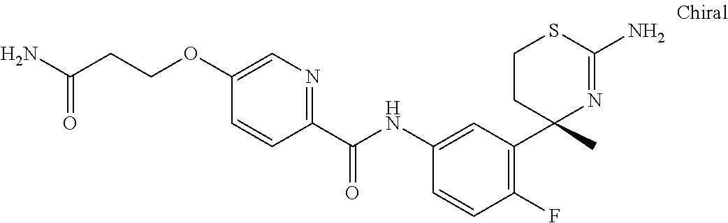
C1CC(C)(C2=C(F)C=CC(NC(C3=NC=C(OCCC(N)=O)C=C3)=O)=C2)N=C(N)S1
